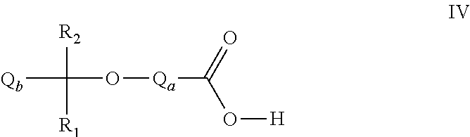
[Qb]C(O[Qa]C(O[H])=O)([R2])[R1]
